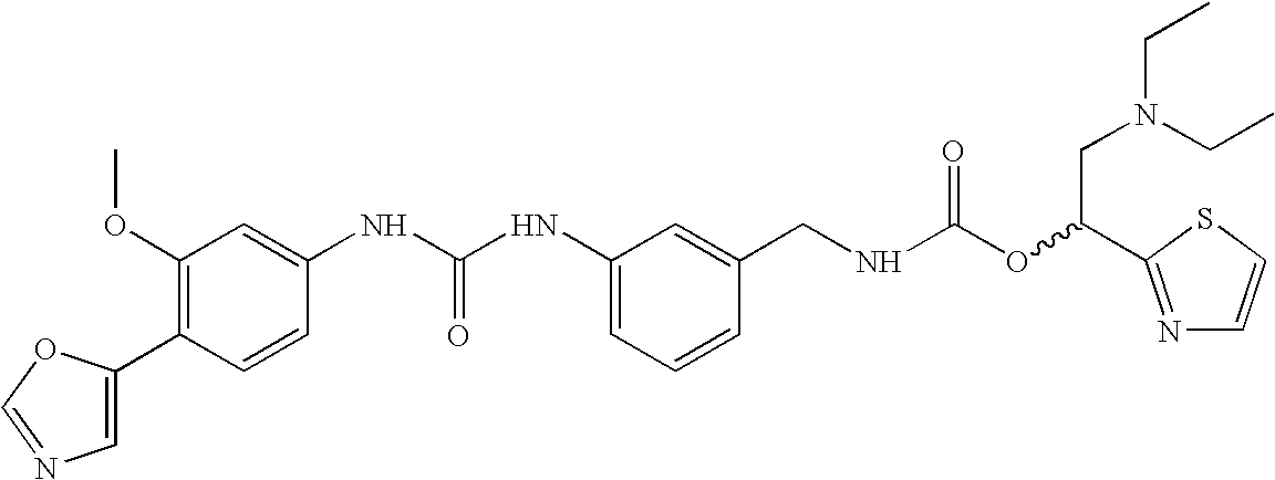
C1(C2=C(OC)C=C(NC(NC3=CC=CC(CNC(OC(CN(CC)CC)C4=NC=CS4)=O)=C3)=O)C=C2)=CN=CO1
